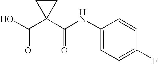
C1(NC(C2(C(O)=O)CC2)=O)=CC=C(F)C=C1
